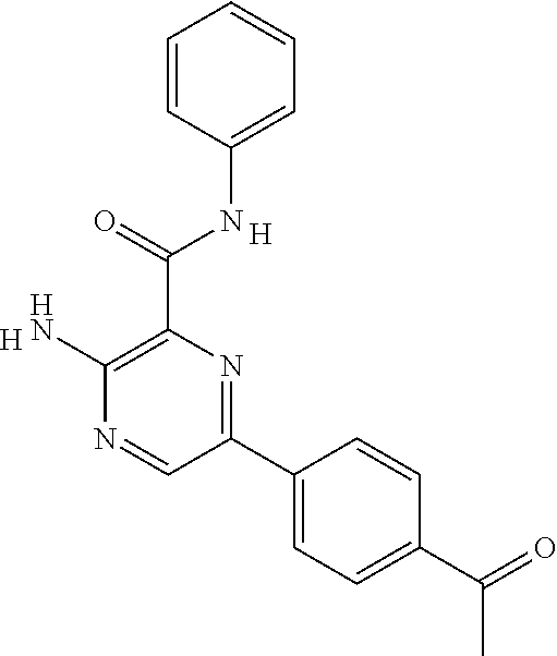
C1=C(NC(C2=C(N)N=CC(C3=CC=C(C(=O)C)C=C3)=N2)=O)C=CC=C1.[H].[H]
